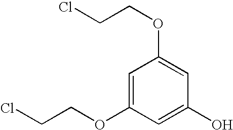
C1=C(OCCCl)C=C(O)C=C1OCCCl
